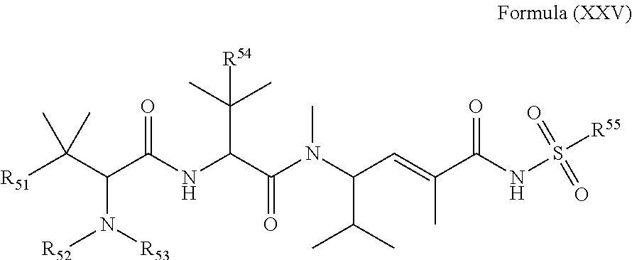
[R51]C(C(C(NC(C(N(C(C=C(C(NS([R55])(=O)=O)=O)C)C(C)C)C)=O)C(C)(C)[R54])=O)N([R52])[R53])(C)C
